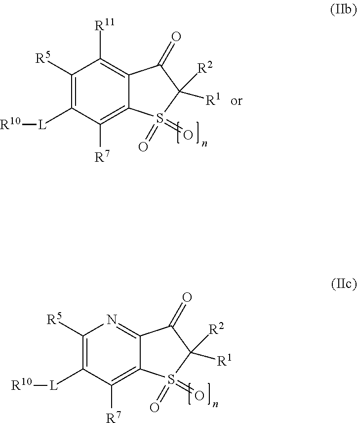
C1([R5])=C([L][R10])C([R7])=C2C(=N1)C(=O)C([R1])([R2])S2(=O)=O.C1([R5])=C([L][R10])C([R7])=C2C(=C1[R11])C(=O)C([R1])([R2])S2(=O)=O
